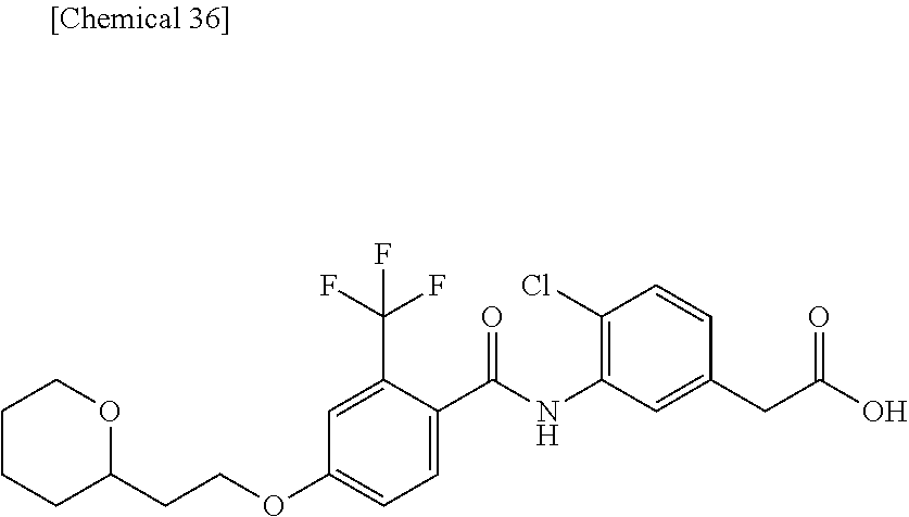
C1=C(C(F)(F)F)C(C(NC2=C(Cl)C=CC(CC(O)=O)=C2)=O)=CC=C1OCCC1OCCCC1
